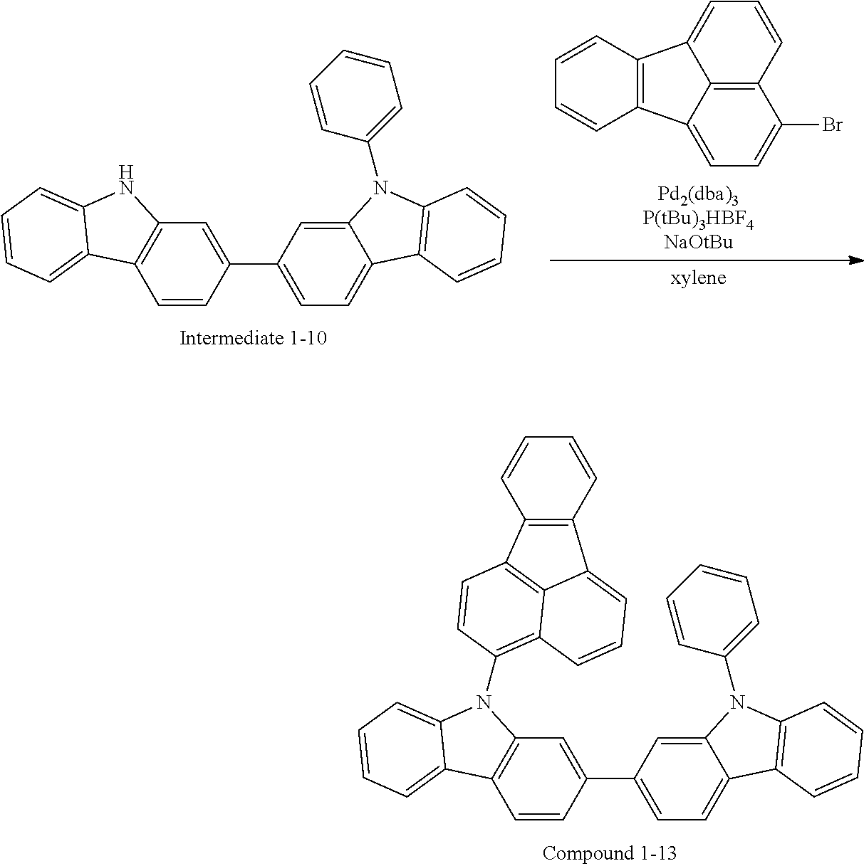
C12=CC=CC=C1NC1=C2C=CC(C2=CC=C3C(=C2)N(C2=CC=CC=C2)C2=C3C=CC=C2)=C1.C12=C3C(=CC=C1Br)C1=C(C3=CC=C2)C=CC=C1.C12=CC=CC=C1N(C1=C3C4=C(C5=C(C=CC=C5)C4=CC=C3)C=C1)C1=C2C=CC(C2=CC=C3C(=C2)N(C2=CC=CC=C2)C2=C3C=CC=C2)=C1
